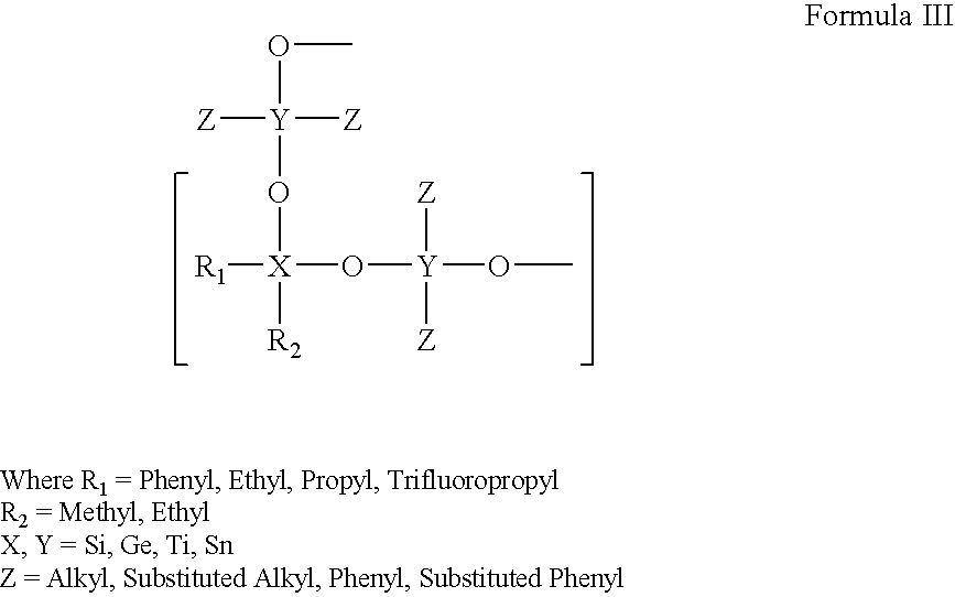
[R1][X](O[Y](OC)([Z])[Z])([R2])O[Y]([Z])([Z])OC
